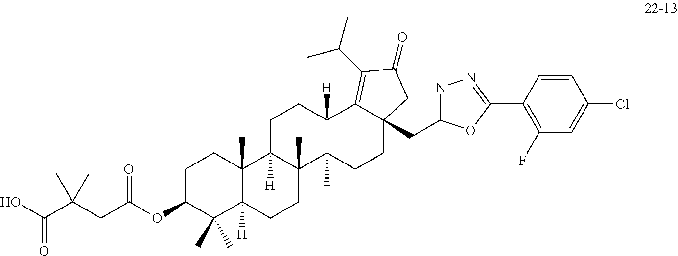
O=C(O)C(CC(OC1C(C)(C)C2([H])C(C)(CC1)C1([H])C(C)(CC2)C2(C)C([H])(CC1)C1=C(C(C)C)C(=O)CC1(CC1=NN=C(C3=C(F)C=C(Cl)C=C3)O1)CC2)=O)(C)C
